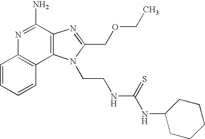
C1=CC=CC2=C1N=C(N)C1=C2N(CCNC(NC2CCCCC2)=S)C(COCC)=N1
